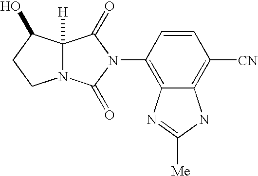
N12C([H])(C(O)CC1)C(=O)N(C1=C3C(=C([CN])C=C1)NC([Me])=N3)C2=O
